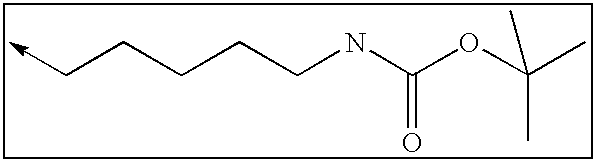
C(CNC(OC(C)(C)C)=O)CCC->C
